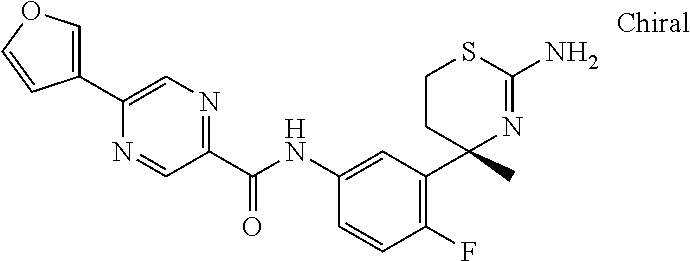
C1CC(C)(C2=C(F)C=CC(NC(C3=NC=C(C4=COC=C4)N=C3)=O)=C2)N=C(N)S1
